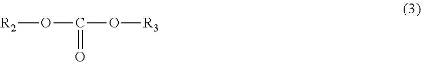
C(O[R2])(O[R3])=O
